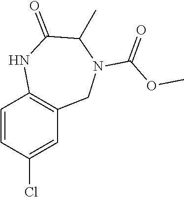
C1=CC(Cl)=CC2=C1NC(=O)C(C)N(C(OC)=O)C2
